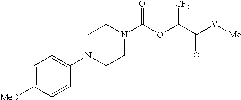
C1(N2CCN(C(OC(C(=O)[V][Me])[CF3])=O)CC2)=CC=C([MeO])C=C1
